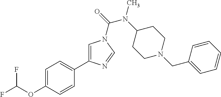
FC(OC1=CC=C(C2=CN(C(=O)N(C3CCN(CC4=CC=CC=C4)CC3)C)C=N2)C=C1)F
